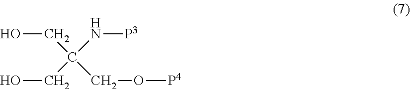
OCC(CO[P4])(N[P3])CO
